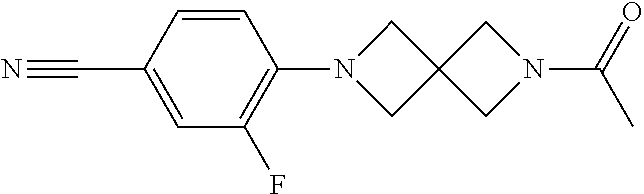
N1(C2=C(F)C=C(C#N)C=C2)CC2(C1)CN(C(C)=O)C2
